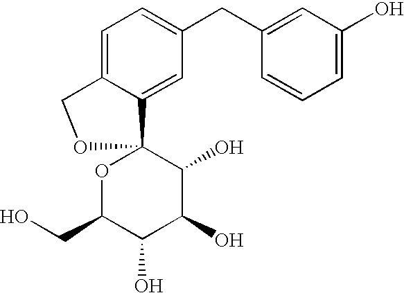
C1=C2C(=CC(CC3=CC(O)=CC=C3)=C1)C1(OC(CO)C(O)C(O)C1O)OC2
